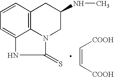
C1(=S)N2C3=C(C=CC=C3N1)CC(NC)C2.C(=C[COOH])[COOH]
